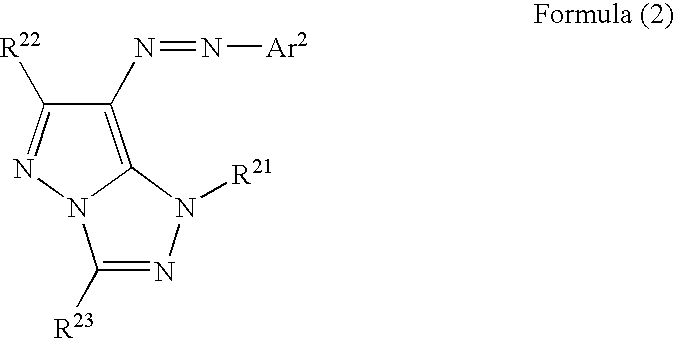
C1(N=N[Ar2])=C2N(N=C1[R22])C([R23])=NN2[R21]
